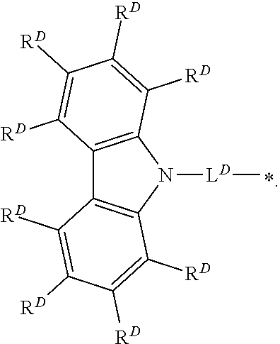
C12=C(N([LD]C)C3=C1C([RD])=C([RD])C([RD])=C3[RD])C([RD])=C([RD])C([RD])=C2[RD]
